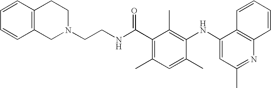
C1=CC2=C(C=C1)CCN(CCNC(C1=C(C)C=C(C)C(NC3=CC(C)=NC4=C3C=CC=C4)=C1C)=O)C2
